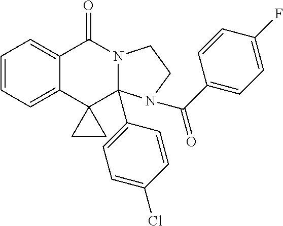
C1=CC=C2C(=C1)C(=O)N1C(C3=CC=C(Cl)C=C3)(C23CC3)N(C(C2=CC=C(F)C=C2)=O)CC1
